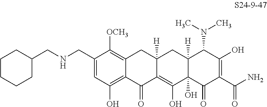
C1=C(CNCC2CCCCC2)C([OCH3])=C2C(=C1O)C(=O)C1=C(O)C3(O)C([H])(CC1([H])C2)C(N(C)C)C(O)=C(C(N)=O)C3=O
